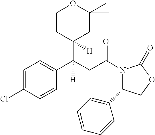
C(N1C(C2=CC=CC=C2)COC1=O)(=O)CC(C1([H])CCOC(C)(C)C1)(C1=CC=C(Cl)C=C1)[H]
